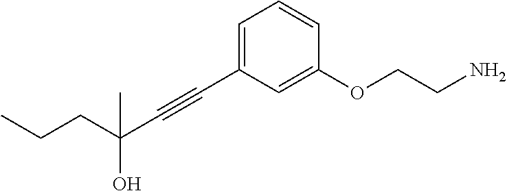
C1=C(C#CC(CCC)(O)C)C=C(OCCN)C=C1
